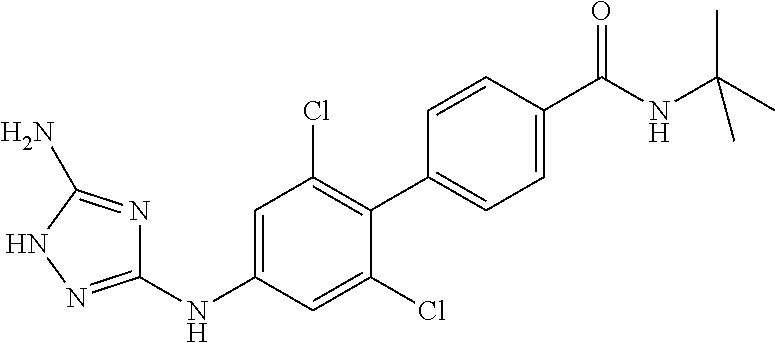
C1(C2=CC=C(C(NC(C)(C)C)=O)C=C2)=C(Cl)C=C(NC2=NNC(N)=N2)C=C1Cl
